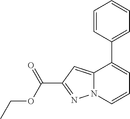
C(OC(C1=NN2C(=C1)C(C1=CC=CC=C1)=CC=C2)=O)C
